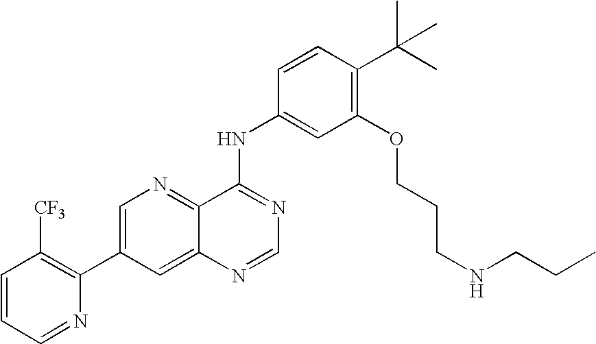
C1=CC=NC(C2=CN=C3C(=C2)N=CN=C3NC2=CC(OCCCNCCC)=C(C(C)(C)C)C=C2)=C1[CF3]
